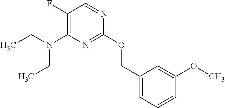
O(C1=NC(N(CC)CC)=C(F)C=N1)CC1=CC=CC(OC)=C1
